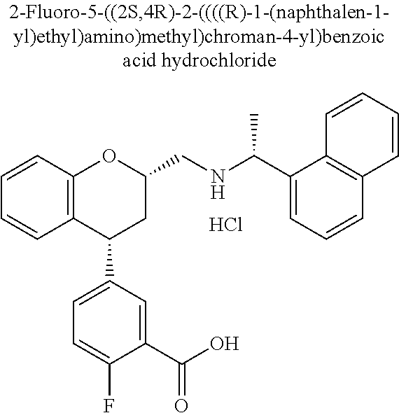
C12=C(C(C3=CC=C(F)C(C(O)=O)=C3)CC(CNC(C)C3=CC=CC4=C3C=CC=C4)O1)C=CC=C2.Cl
